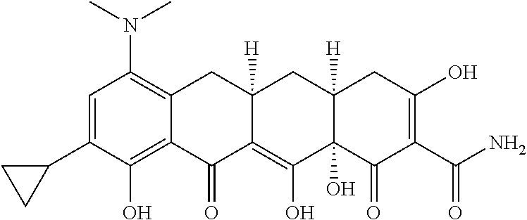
C1(C2=CC(N(C)C)=C3C(=C2O)C(=O)C2=C(O)C4(O)C([H])(CC2([H])C3)CC(O)=C(C(N)=O)C4=O)CC1
